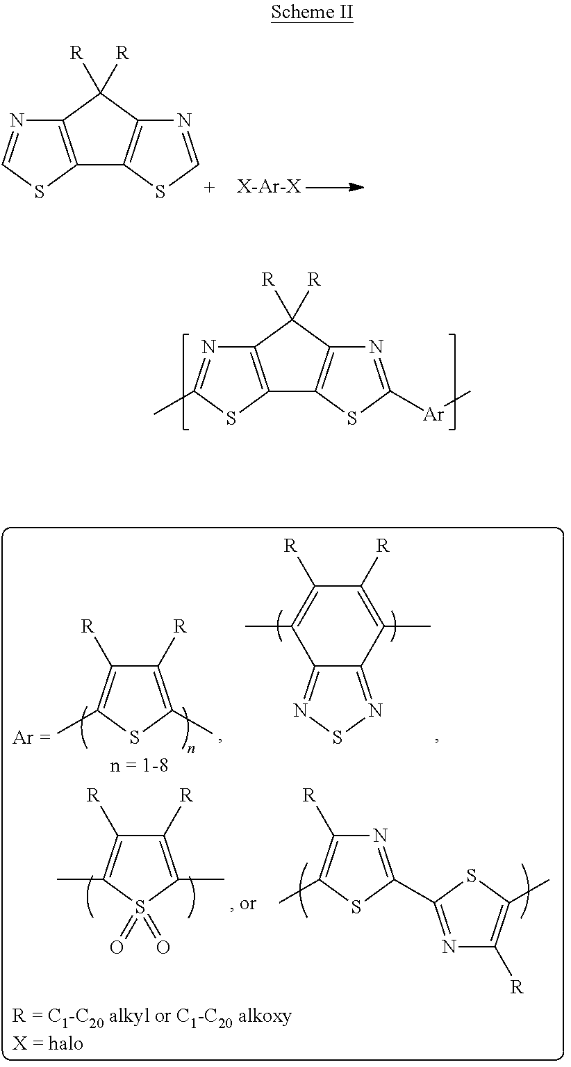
C12=C(SC=N1)C1=C(C2([R])[R])N=CS1.[X-Ar-X].C12=C(SC(C)=N1)C1=C(C2([R])[R])N=C([Ar]C)S1.C1([R])=C(C)SC(C)=C1[R].C12=NSN=C1C(C)=C([R])C([R])=C2C.C1([R])=C(C)S(=O)(=O)C(C)=C1[R].N1=C(C2=NC([R])=C(C)S2)SC(C)=C1[R]
